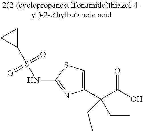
C1(C(C(O)=O)(CC)CC)=CSC(NS(=O)(=O)C2CC2)=N1
